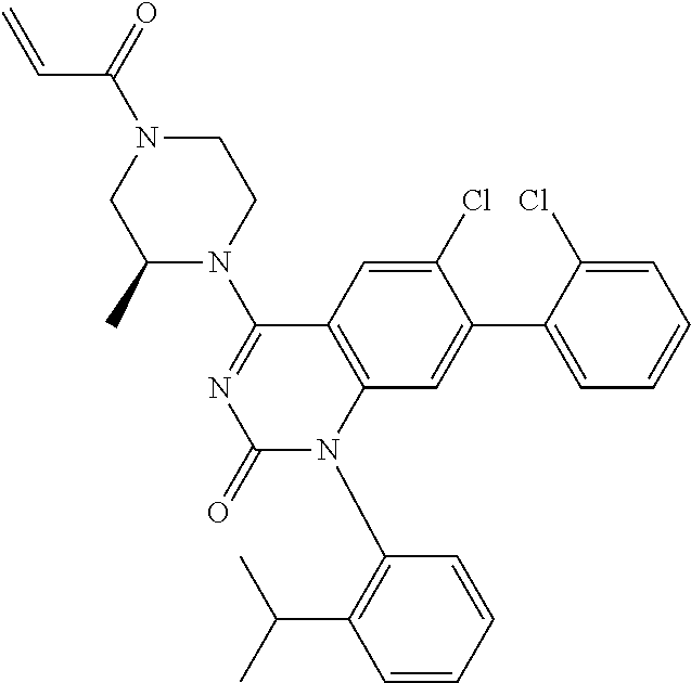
C12=C(C=C(Cl)C(C3=CC=CC=C3Cl)=C1)C(N1CCN(C(C=C)=O)CC1C)=NC(=O)N2C1=C(C(C)C)C=CC=C1
